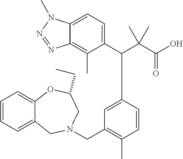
C12=CC=C(C(C(C(O)=O)(C)C)C3=CC(CN4CC5=CC=CC=C5OC(CC)C4)=C(C)C=C3)C(C)=C1N=NN2C
